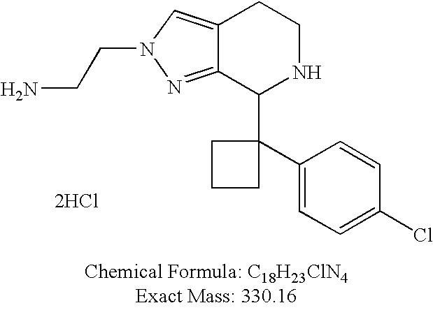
C12=CN(CCN)N=C1C(C1(C3=CC=C(Cl)C=C3)CCC1)NCC2.[2HCl]
